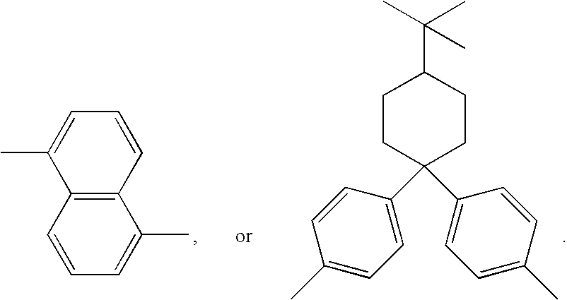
C1(C2=CC=C(C)C=C2)(C2=CC=C(C)C=C2)CCC(C(C)(C)C)CC1.C12=C(C=CC=C1C)C(C)=CC=C2
